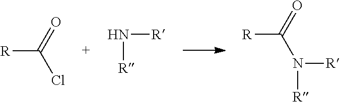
[R]N(C([R])=O)[R].ClC([R])=O.N([R])[R]
